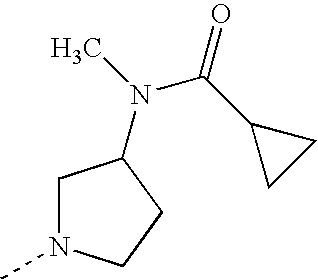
C1N(C)CCC1N(C)C(C1CC1)=O
